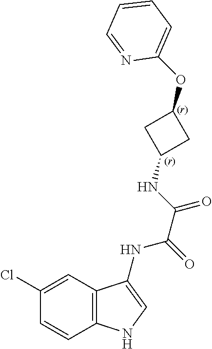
C12=C(C=CC(Cl)=C1)NC=C2NC(=O)C(=O)NC1CC(OC2=CC=CC=N2)C1
